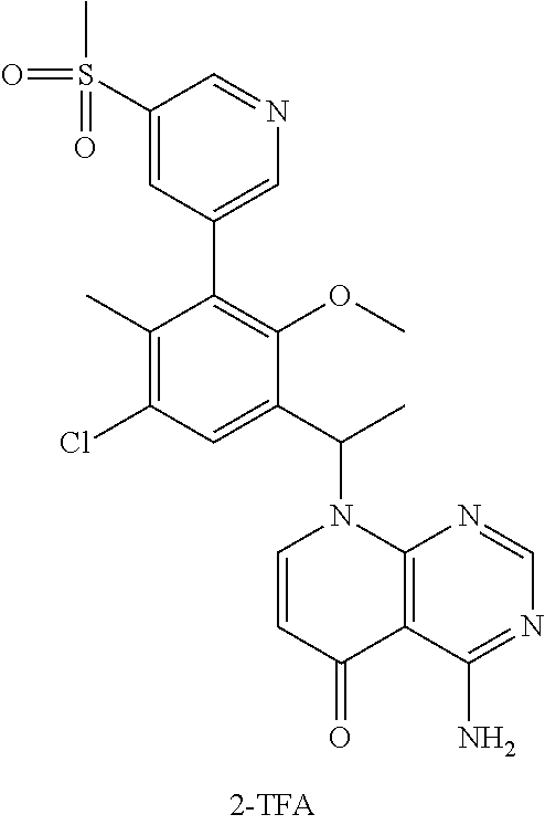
C1(S(=O)(C)=O)=CC(C2=C(OC)C(C(C)N3C=CC(=O)C4=C3N=CN=C4N)=CC(Cl)=C2C)=CN=C1
